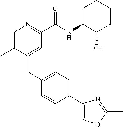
C1=C(C)C(CC2=CC=C(C3=COC(C)=N3)C=C2)=CC(C(NC2C(O)CCCC2)=O)=N1
